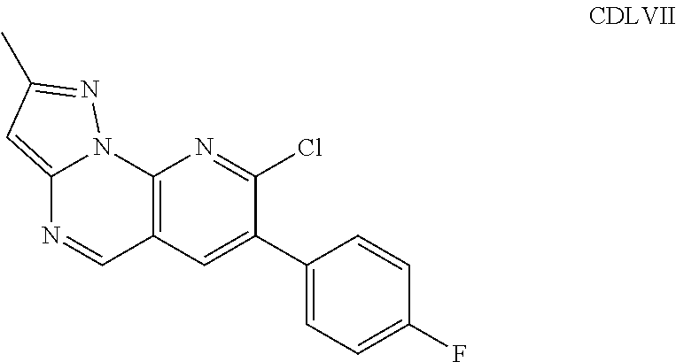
C12=CC(C)=NN1C1=C(C=N2)C=C(C2=CC=C(F)C=C2)C(Cl)=N1
